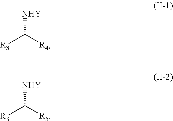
[R3]C([R4])[NHY].[R3]C([R5])[NHY]
